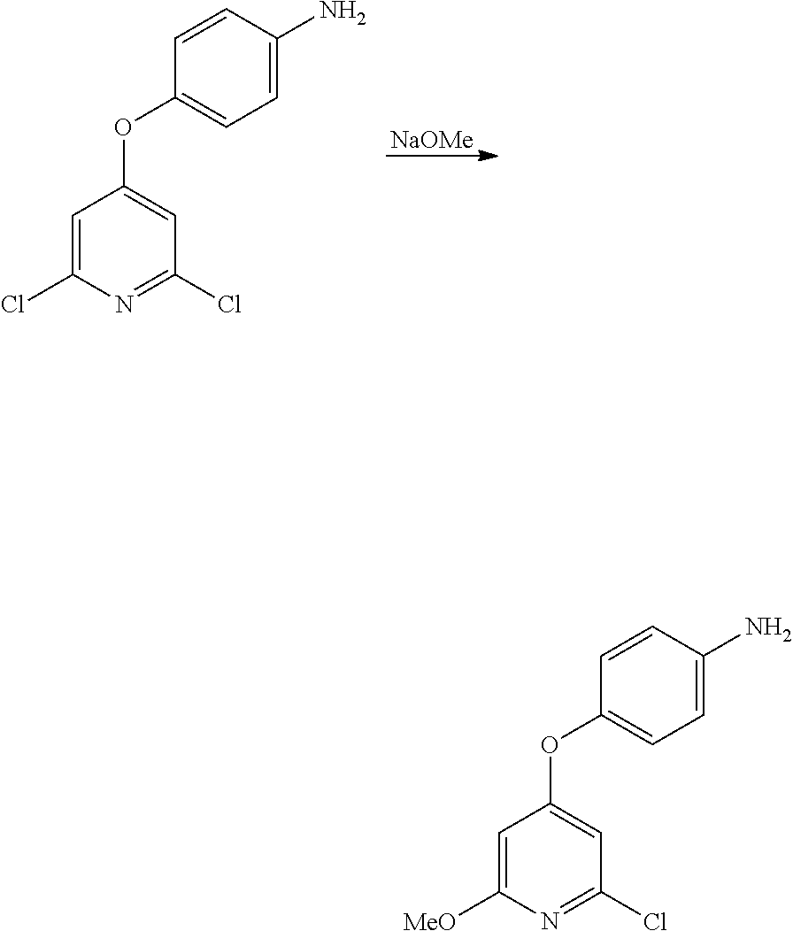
[NaOMe].C1=C(Cl)N=C(Cl)C=C1OC1=CC=C(N)C=C1.C1=C([MeO])N=C(Cl)C=C1OC1=CC=C(N)C=C1
